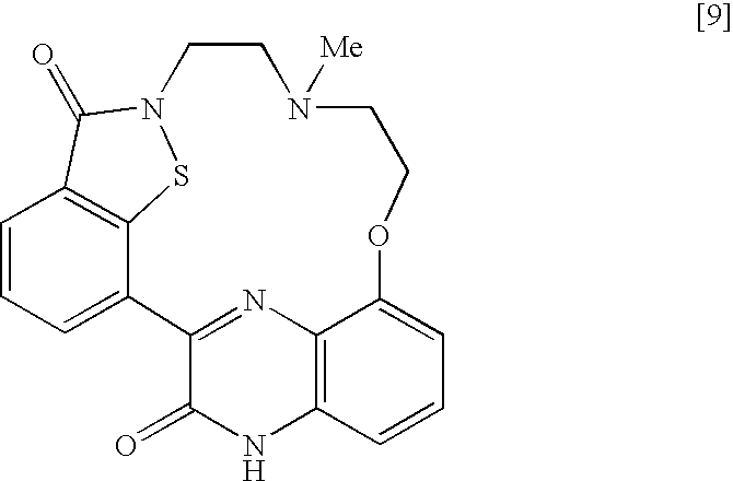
C12=NC3=C(NC1=O)C=CC=C3OCCN([Me])CCN1SC3=C(C=CC=C23)C1=O
